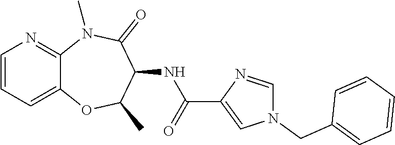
C12=CC=CN=C1N(C)C(=O)C(NC(C1=CN(CC3=CC=CC=C3)C=N1)=O)C(C)O2
